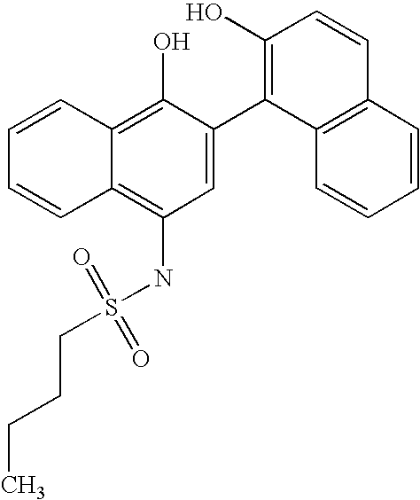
C(S(NC1=C2C(=C(O)C(C3=C(O)C=CC4=C3C=CC=C4)=C1)C=CC=C2)(=O)=O)CCC
